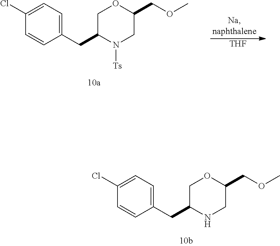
C1=CC(CC2N([Ts])CC(COC)OC2)=CC=C1Cl.[THF].C1=CC(CC2NCC(COC)OC2)=CC=C1Cl
